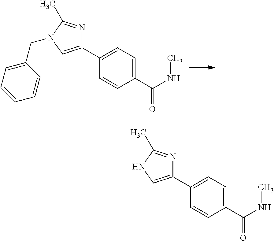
C1(C2=CC=C(C(NC)=O)C=C2)=CN(CC2=CC=CC=C2)C(C)=N1.C1(C2=CC=C(C(NC)=O)C=C2)=CNC(C)=N1
